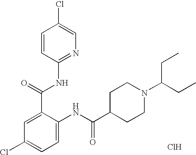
C1=CC(NC(C2=CC(Cl)=CC=C2NC(C2CCN(C(CC)CC)CC2)=O)=O)=NC=C1Cl.Cl
